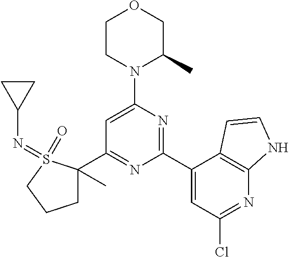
C1(C2=NC(C3=CC(Cl)=NC4=C3C=CN4)=NC(N3C(C)COCC3)=C2)(C)CCCS1(=O)=NC1CC1
